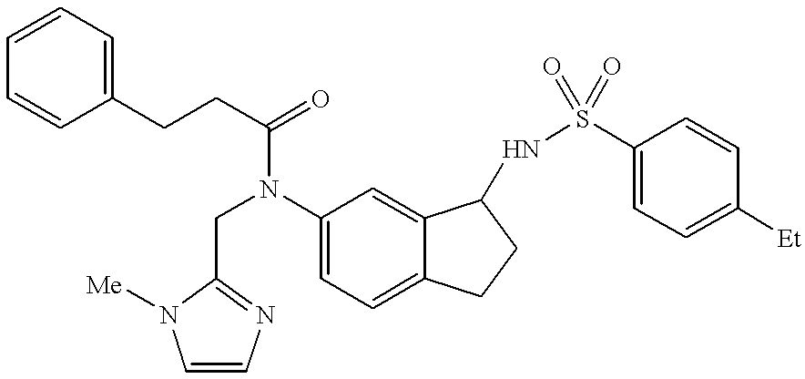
C(N(C1=CC=C2C(=C1)C(NS(C1=CC=C([Et])C=C1)(=O)=O)CC2)C(CCC1=CC=CC=C1)=O)C1=NC=CN1[Me]
